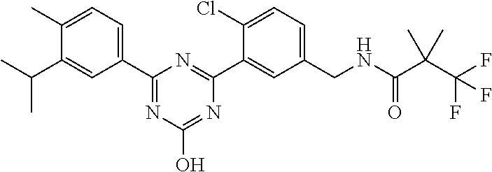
C1(CNC(C(C(F)(F)F)(C)C)=O)=CC=C(Cl)C(C2=NC(C3=CC=C(C)C(C(C)C)=C3)=NC(O)=N2)=C1
